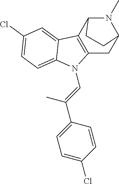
C12=C(C3N(C)C(C1)CC3)C1=CC(Cl)=CC=C1N2C=C(C)C1=CC=C(Cl)C=C1
